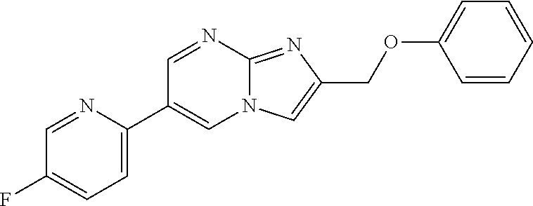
C1=NC(C2=CN3C(=NC(COC4=CC=CC=C4)=C3)N=C2)=CC=C1F
